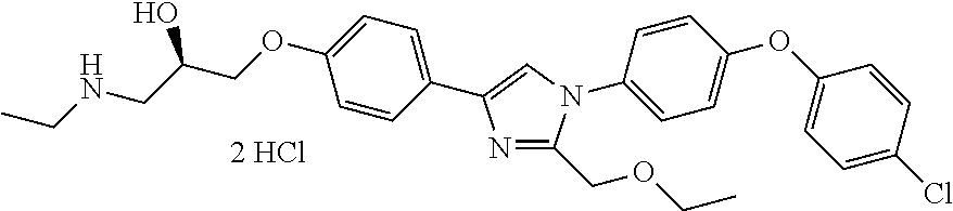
C1=CC(C2=CN(C3=CC=C(OC4=CC=C(Cl)C=C4)C=C3)C(COCC)=N2)=CC=C1OCC(CNCC)O
